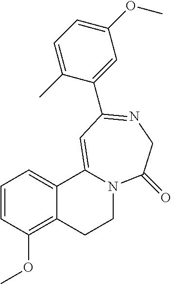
C1=CC(OC)=C2C(=C1)C1=CC(C3=CC(OC)=CC=C3C)=NCC(=O)N1CC2
